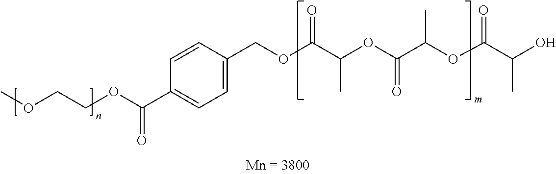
C1=CC(COC(C(OC(C(OC(C(O)C)=O)C)=O)C)=O)=CC=C1C(OCCOC)=O
